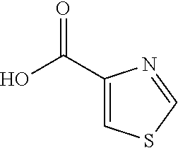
C1(C(O)=O)=CSC=N1
